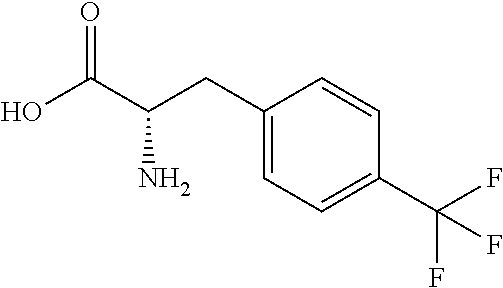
C1=CC(CC(C(O)=O)N)=CC=C1C(F)(F)F
